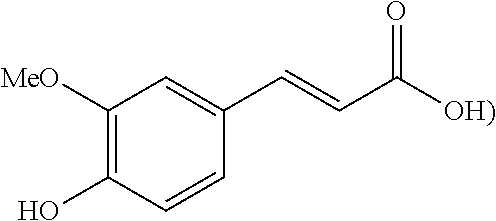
C1([MeO])=C(O)C=CC(C=CC([OH)])=O)=C1
